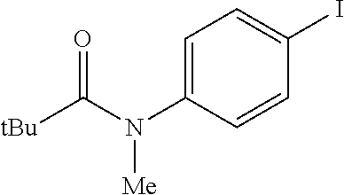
C1=CC(N(C([tBu])=O)[Me])=CC=C1I
